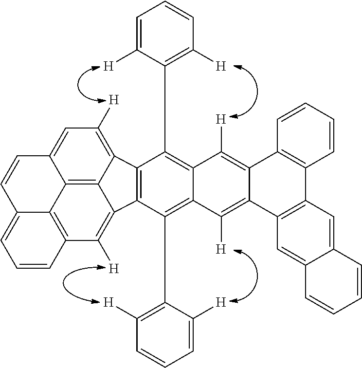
C12=C(C3=C([H])C=C4C5=C3C1=C([H])C1=C5C(=CC=C1)C=C4)C(C1=C([H])C=CC=C1[H])=C1C(=C2C2=C([H])C=CC=C2[H])C([H])=C2C(=C1[H])C1=C(C3=C2C=C2C(=C3)C=CC=C2)C=CC=C1
